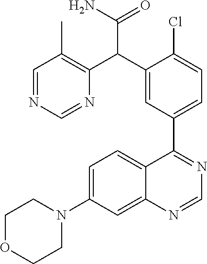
C1=C(N2CCOCC2)C=C2C(=C1)C(C1=CC=C(Cl)C(C(C3=C(C)C=NC=N3)C(N)=O)=C1)=NC=N2
